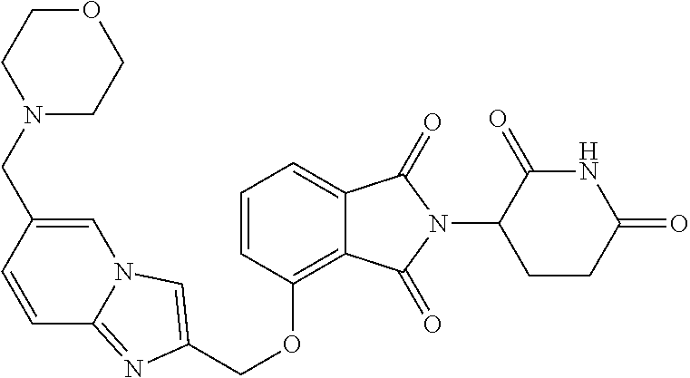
C(OC1=C2C(=CC=C1)C(=O)N(C1C(=O)NC(=O)CC1)C2=O)C1=CN2C=C(CN3CCOCC3)C=CC2=N1
